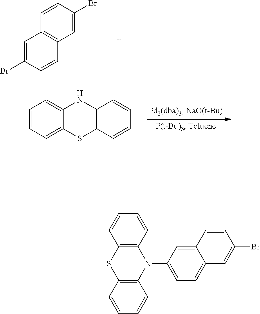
C1=CC=C2C(=C1)NC1=C(S2)C=CC=C1.C1=CC(Br)=CC2=C1C=C(Br)C=C2.C1=CC2=C(C=C1)SC1=C(N2C2=CC=C3C(=C2)C=CC(Br)=C3)C=CC=C1
